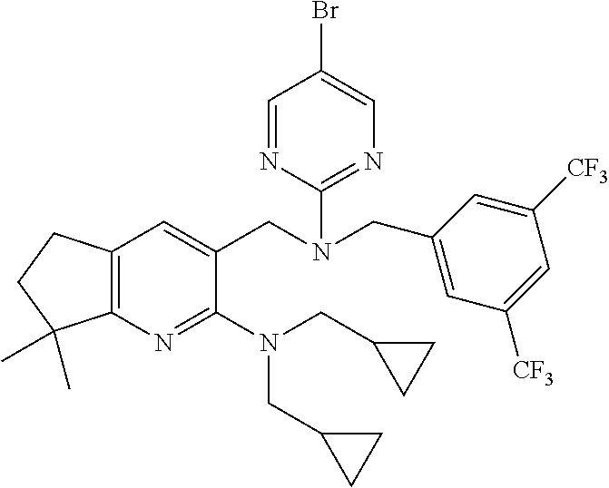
C12=C(N=C(N(CC3CC3)CC3CC3)C(CN(CC3=CC([CF3])=CC([CF3])=C3)C3=NC=C(Br)C=N3)=C1)C(C)(C)CC2
